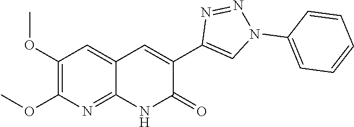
C1(OC)=C(OC)N=C2C(=C1)C=C(C1=CN(C3=CC=CC=C3)N=N1)C(=O)N2
